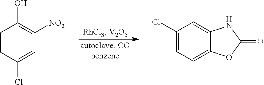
C1=CC(Cl)=CC([NO2])=C1O.C1(Cl)=CC=C2C(=C1)NC(=O)O2
